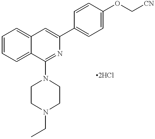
C1=CC=C2C(=C1)C(N1CCN(CC)CC1)=NC(C1=CC=C(OC[CN])C=C1)=C2
